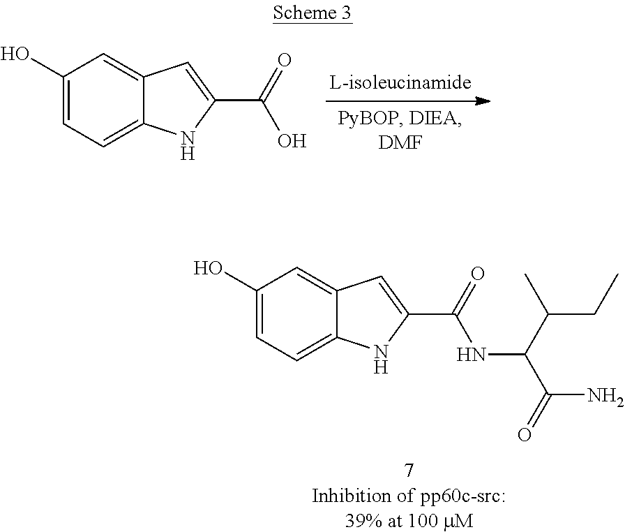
C1(O)=CC=C2C(=C1)C=C(C(=O)O)N2.C1(O)=CC=C2C(=C1)C=C(C(=O)NC(C(=O)N)C(C)CC)N2
